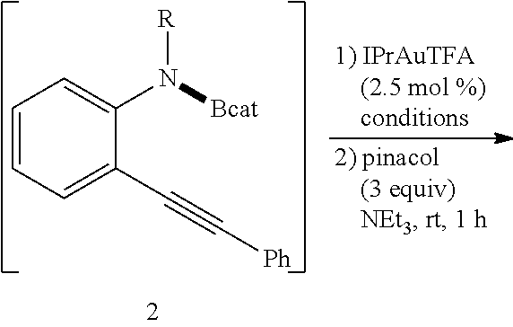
C1=CC=C(C#C[Ph])C(N([Bcat])[R])=C1
